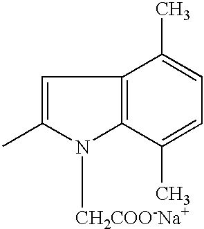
C1=C(C)N([CH2COO-Na+])C2=C1C(C)=CC=C2C
